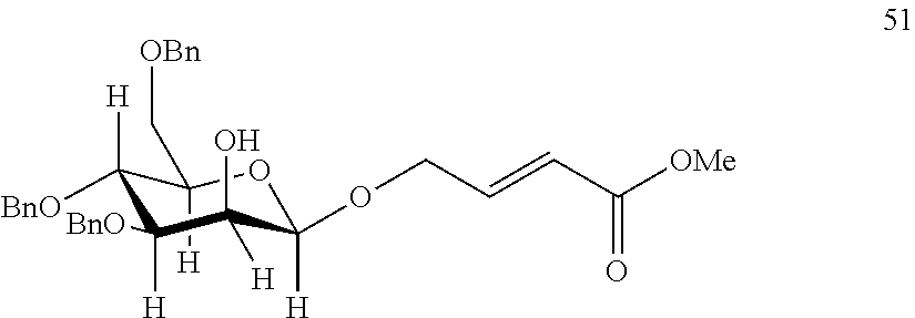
C1([H])(C[OBn])C([H])([BnO])C([BnO])([H])C([H])(O)C([H])(OCC=CC([OMe])=O)O1
